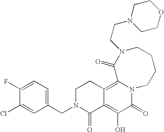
C1(CN2C(=O)C3=C(O)C(=O)N4C(=C3CC2)C(=O)N(CCN2CCOCC2)CCCC4)=CC=C(F)C(Cl)=C1
